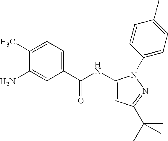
NC1=CC(C(NC2=CC(C(C)(C)C)=NN2C2=CC=C(C)C=C2)=O)=CC=C1C
